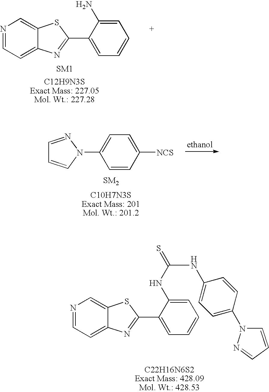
N1=CC=C2C(=C1)SC(C1=CC=CC=C1N)=N2.N1=CC=C2C(=C1)SC(C1=CC=CC=C1NC(=S)NC1=CC=C(N3C=CC=N3)C=C1)=N2.C1=CC([NCS])=CC=C1N1N=CC=C1
